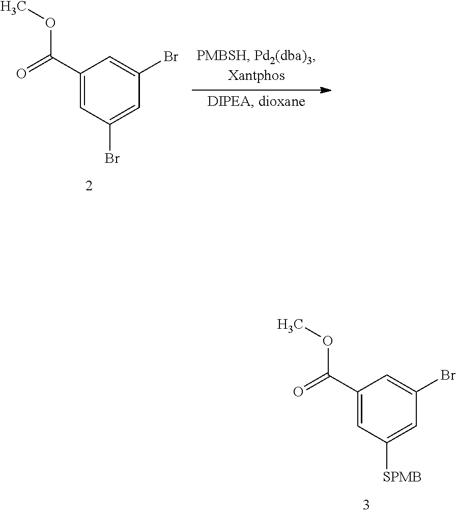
C1(C(=O)OC)=CC([SPMB])=CC(Br)=C1.C1(C(=O)OC)=CC(Br)=CC(Br)=C1
